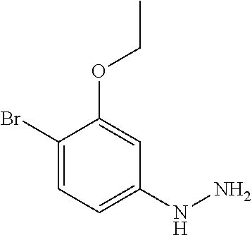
C1(Br)=CC=C(NN)C=C1OCC
